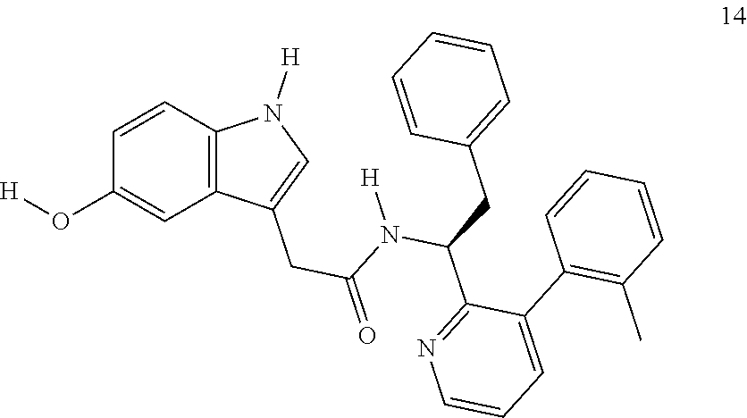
C1=CC2=C(C=C1O[H])C(CC(=O)N(C(CC1=CC=CC=C1)C1=NC=CC=C1C1=C(C)C=CC=C1)[H])=CN2[H]
